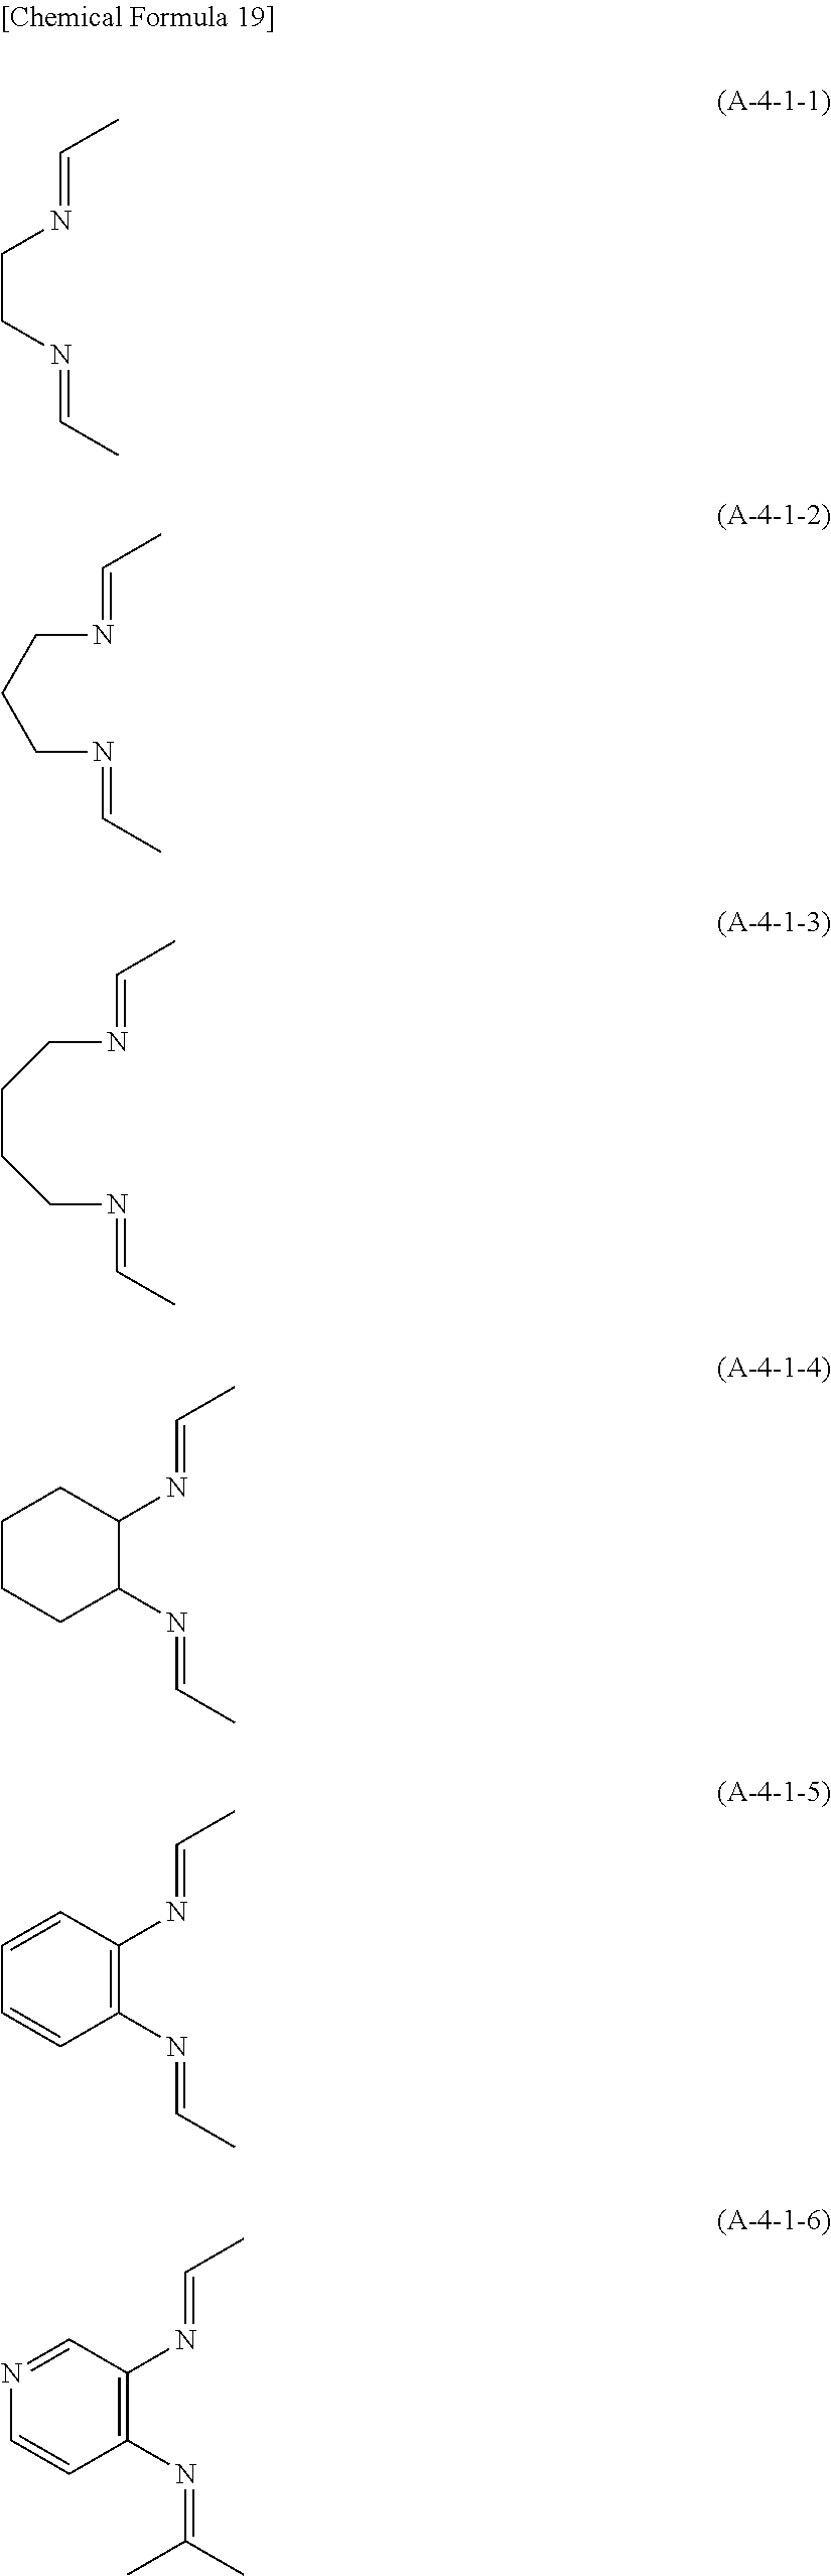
C(CN=CC)N=CC.C(C)=NCCCN=CC.C(C)=NCCCCN=CC.C(C)=NC1CCCCC1N=CC.C(C)=NC1=C(N=CC)C=CC=C1.C(C)=NC1=C(N=C(C)C)C=CN=C1
